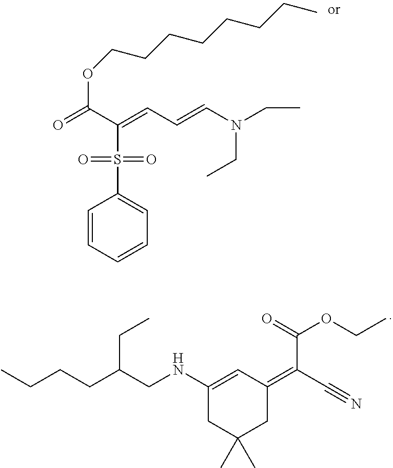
C1=CC=CC=C1S(=O)(=O)C(=CC=CN(CC)CC)C(=O)OCCCCCCCC.CCCCC(CNC1=CC(=C(C#N)C(=O)OCC)CC(C)(C)C1)CC
